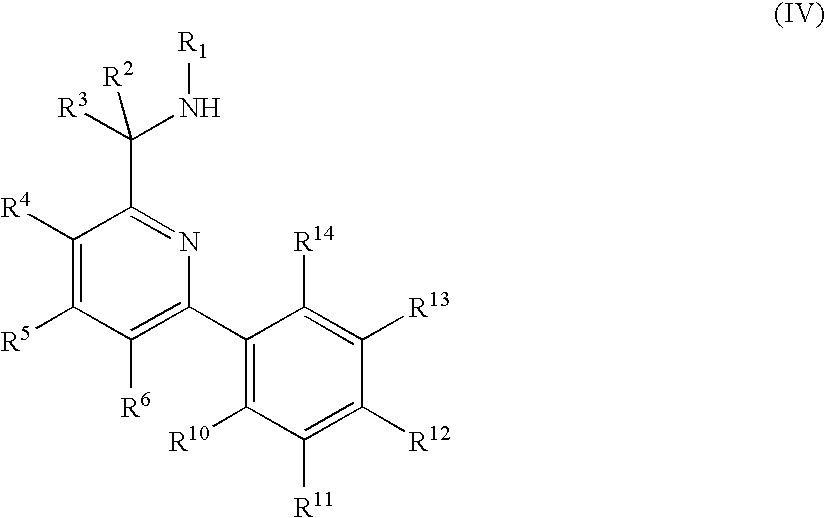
C1([R4])=C([R5])C([R6])=C(C2=C([R10])C([R11])=C([R12])C([R13])=C2[R14])N=C1C([R3])(N[R1])[R2]
